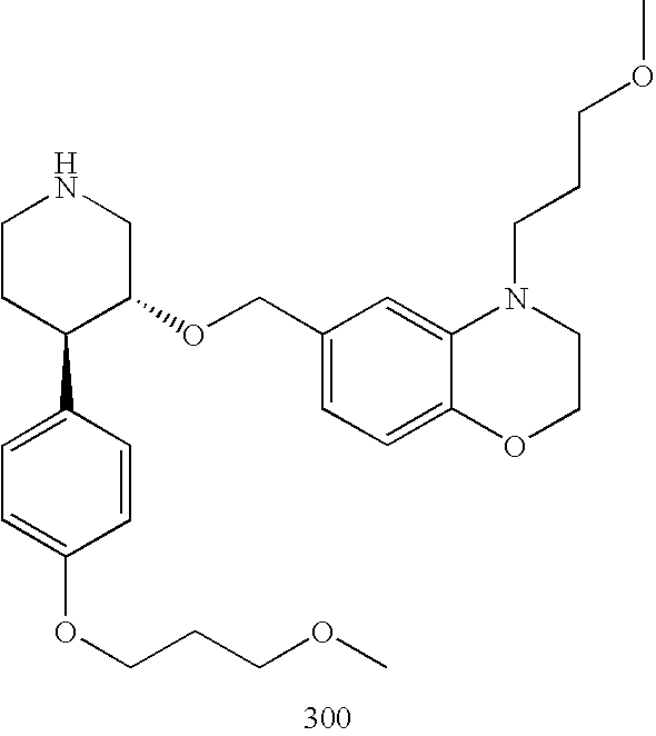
C1CC(C2=CC=C(OCCCOC)C=C2)C(OCC2=CC=C3C(=C2)N(CCCOC)CCO3)CN1
